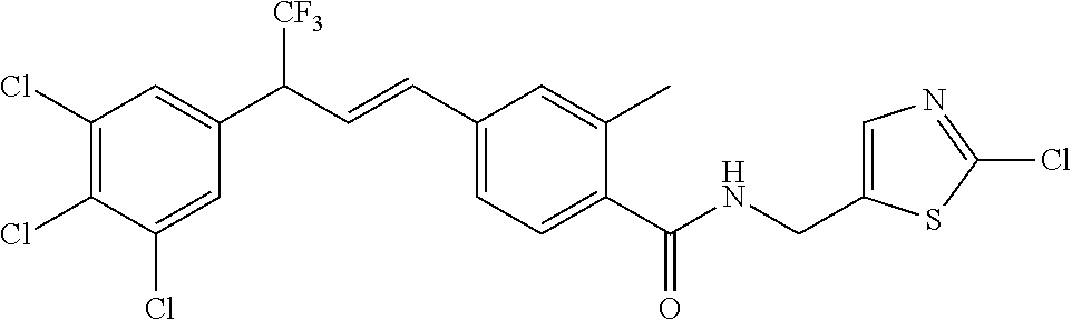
C1(Cl)=C(Cl)C(Cl)=CC(C(C=CC2=CC=C(C(NCC3=CN=C(Cl)S3)=O)C(C)=C2)[CF3])=C1
